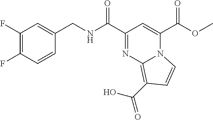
C1(F)=C(F)C=CC(CNC(C2=NC3=C(C(O)=O)C=CN3C(C(OC)=O)=C2)=O)=C1
